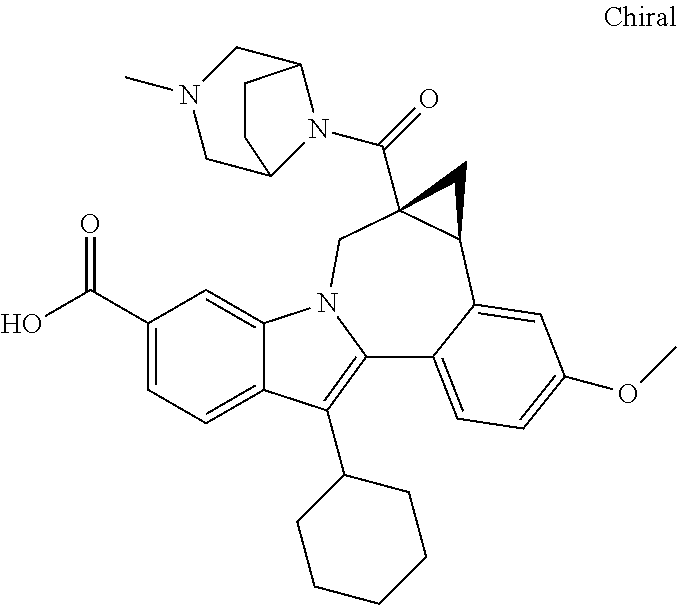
C1(C(O)=O)=CC=C2C(=C1)N1C(=C2C2CCCCC2)C2=CC=C(OC)C=C2C2C(C(=O)N3C4CN(C)CC3CC4)(C1)C2
